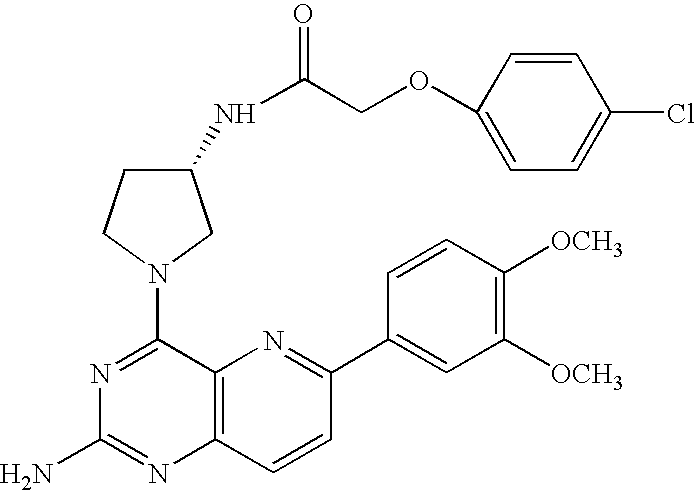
C12=C(C=CC(C3=CC([OCH3])=C([OCH3])C=C3)=N1)N=C(N)N=C2N1CCC(NC(COC2=CC=C(Cl)C=C2)=O)C1
